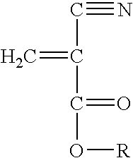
C(C#N)(C(O[R])=O)=C
